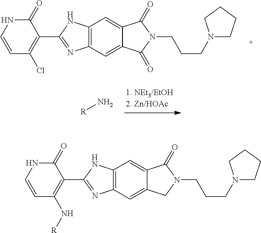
C12=C(C=C3C(=C1)C(=O)N(CCCN1CCCC1)C3=O)N=C(C1=C(Cl)C=CNC1=O)N2.[R]N.C12=C(C=C3C(=C1)C(=O)N(CCCN1CCCC1)C3)N=C(C1=C(N[R])C=CNC1=O)N2
